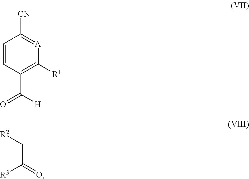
C1=CC(C([H])=O)=C([R1])[A]=C1[CN].[R2]CC(=O)[R3]
